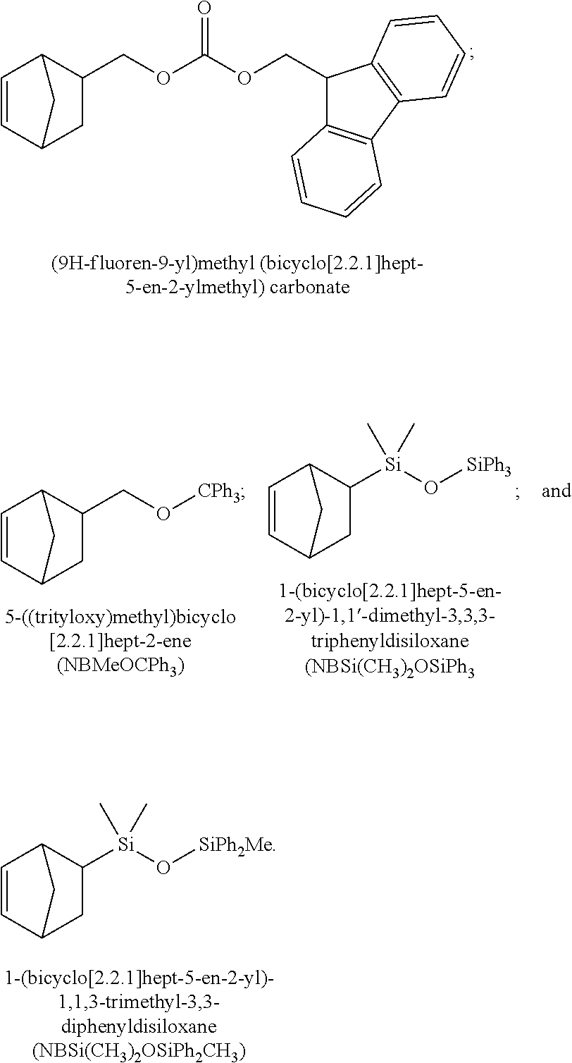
C1=CC2CC(COC(OCC3C4=C(C5=C3C=CC=C5)C=CC=C4)=O)C1C2.C1=CC2CC([Si](O[SiPh2Me])(C)C)C1C2.C1=CC2CC(CO[CPh3])C1C2.C1=CC2CC([Si](O[SiPh3])(C)C)C1C2
